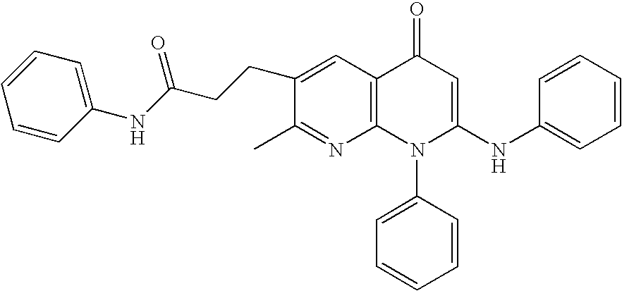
C1(C)=NC2=C(C=C1CCC(=O)NC1=CC=CC=C1)C(=O)C=C(NC1=CC=CC=C1)N2C1=CC=CC=C1
